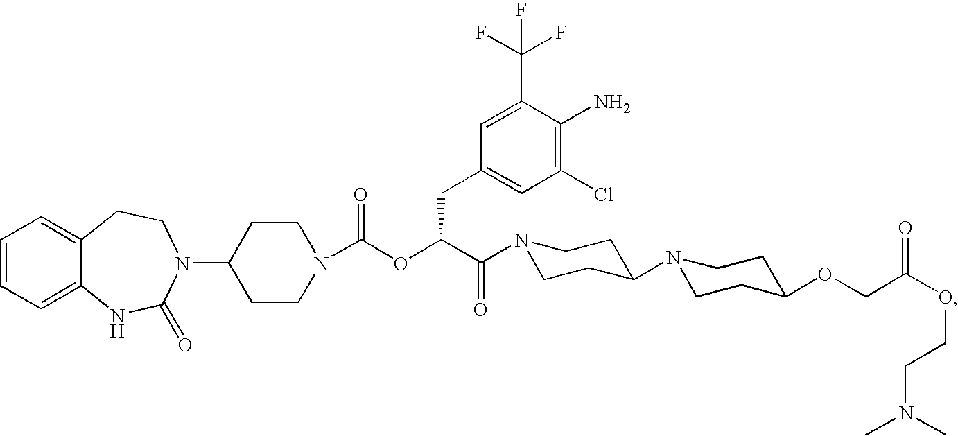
C1=CC=C2C(=C1)CCN(C1CCN(C(OC(C(=O)N3CCC(N4CCC(OCC(OCCN(C)C)=O)CC4)CC3)CC3=CC(Cl)=C(N)C(C(F)(F)F)=C3)=O)CC1)C(=O)N2
